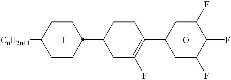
[CnH2n+1]C1CCC(C2CC(F)=C(C3CC(F)C(F)C(F)C3)CC2)CC1.[H].O
